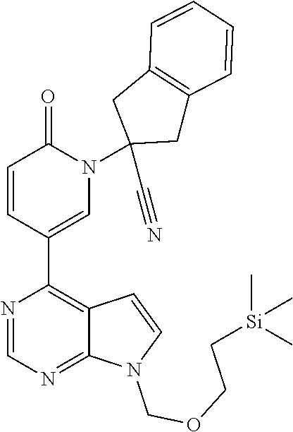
C1=CC(C2=C3C(=NC=N2)N(COCC[Si](C)(C)C)C=C3)=CN(C2(C#N)CC3=C(C2)C=CC=C3)C1=O
